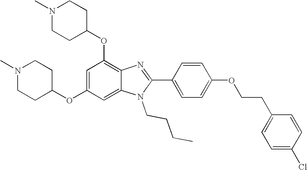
C1=C(OC2CCN(C)CC2)C=C2C(=C1OC1CCN(C)CC1)N=C(C1=CC=C(OCCC3=CC=C(Cl)C=C3)C=C1)N2CCCC
